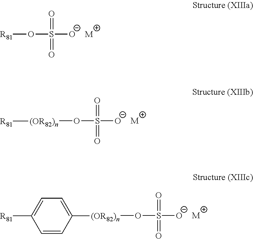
O(S(=O)([O-])=O)[R81].[M].O(S(=O)([O-])=O)[(OR82)n][R81].[M].O(S(=O)([O-])=O)[(OR82)n]C1=CC=C([R81])C=C1.[M]
